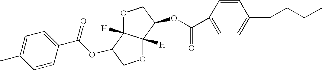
C1=C(C)C=CC(C(OC2C3([H])C([H])(OC2)C(OC(C2=CC=C(CCCC)C=C2)=O)CO3)=O)=C1
